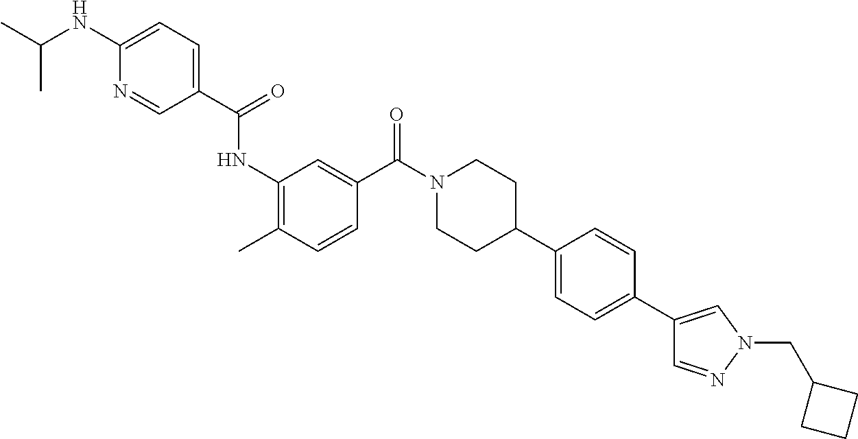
CC1=C(NC(=O)C2=CC=C(NC(C)C)N=C2)C=C(C(N2CCC(C3=CC=C(C4=CN(CC5CCC5)N=C4)C=C3)CC2)=O)C=C1
